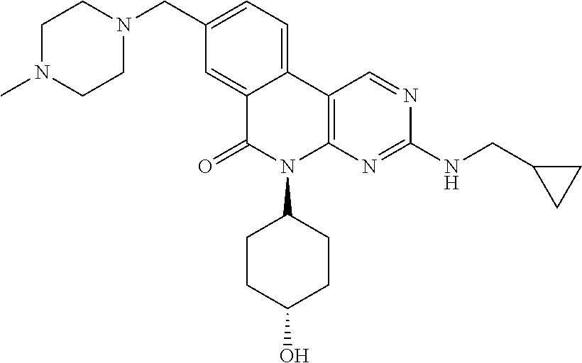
C12=CC(CN3CCN(C)CC3)=CC=C1C1=C(N(C3CCC(O)CC3)C2=O)N=C(NCC2CC2)N=C1
